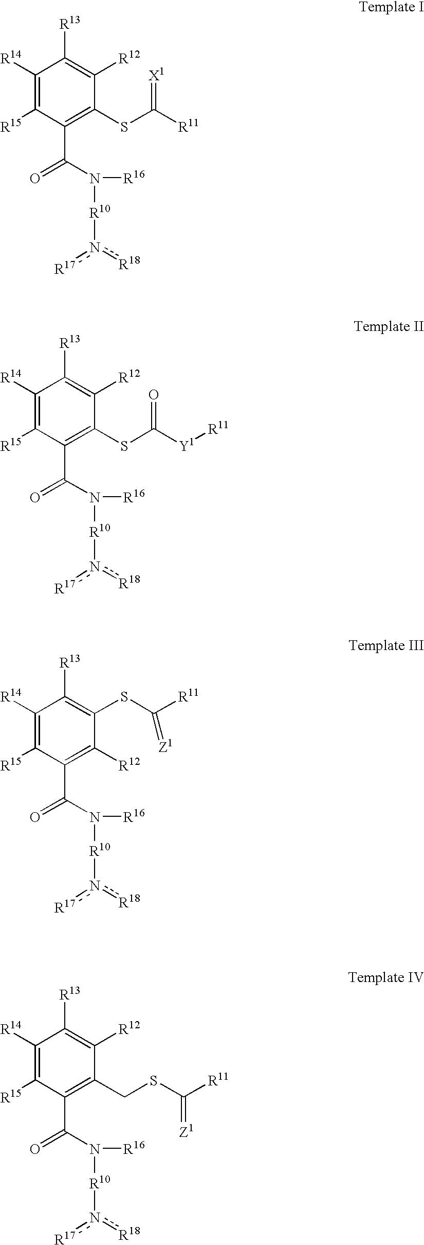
C1([R14])=C([R15])C(C(=O)N([R10]n([R17])[R18])[R16])=C(SC([R11])=[X1])C([R12])=C1[R13].C1([R14])=C([R15])C(C(=O)N([R10]n([R17])[R18])[R16])=C(SC([Y1][R11])=O)C([R12])=C1[R13].C1([R14])=C([R15])C(C(=O)N([R10]n([R17])[R18])[R16])=C([R12])C(SC([R11])=[Z1])=C1[R13].C1([R14])=C([R15])C(C(=O)N([R10]n([R17])[R18])[R16])=C(CSC([R11])=[Z1])C([R12])=C1[R13]
